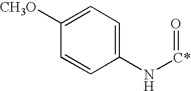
C1([CH3O])=CC=C(N[C*]=O)C=C1
